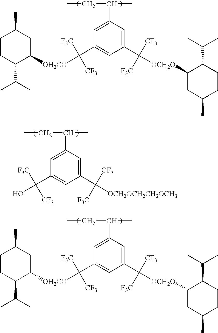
CCC(C)C1=CC(C([F3C])([CF3])[OH2CO]C2CC(C)CCC2C(C)C)=CC(C([CF3])([F3C])[OCH2O]C2CC(C)CCC2C(C)C)=C1.CCC(C)C1=CC(C([F3C])([CF3])O)=CC(C([CF3])([F3C])[OCH2OCH2CH2OCH3])=C1.CCC(C)C1=CC(C([F3C])([CF3])[OH2CO]C2CC(C)CCC2C(C)C)=CC(C([CF3])([F3C])[OCH2O]C2CC(C)CCC2C(C)C)=C1
